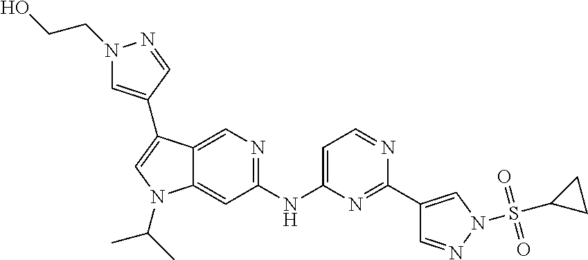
C1(NC2=CC=NC(C3=CN(S(C4CC4)(=O)=O)N=C3)=N2)=NC=C2C(=C1)N(C(C)C)C=C2C1=CN(CCO)N=C1
